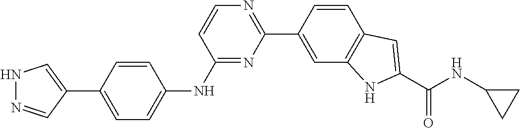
C1(C2=CC3=C(C=C2)C=C(C(NC2CC2)=O)N3)=NC=CC(NC2=CC=C(C3=CNN=C3)C=C2)=N1
